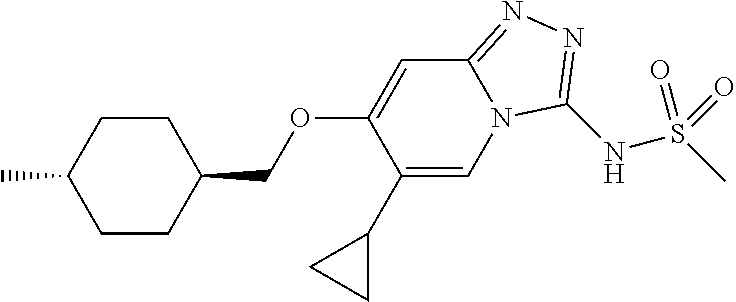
C1CC(COC2=CC3=NN=C(NS(C)(=O)=O)N3C=C2C2CC2)CCC1C
